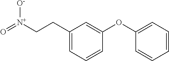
O=[N+](CCC1=CC=CC(OC2=CC=CC=C2)=C1)[O-]
